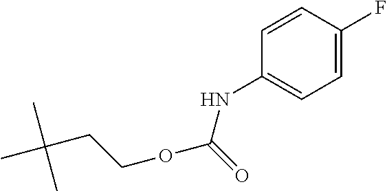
CC(CCOC(NC1=CC=C(F)C=C1)=O)(C)C
